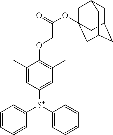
C1C2CC3CC(OC(=O)COC4=C(C)C=C([S+](C5=CC=CC=C5)C5=CC=CC=C5)C=C4C)(CC1C3)C2
